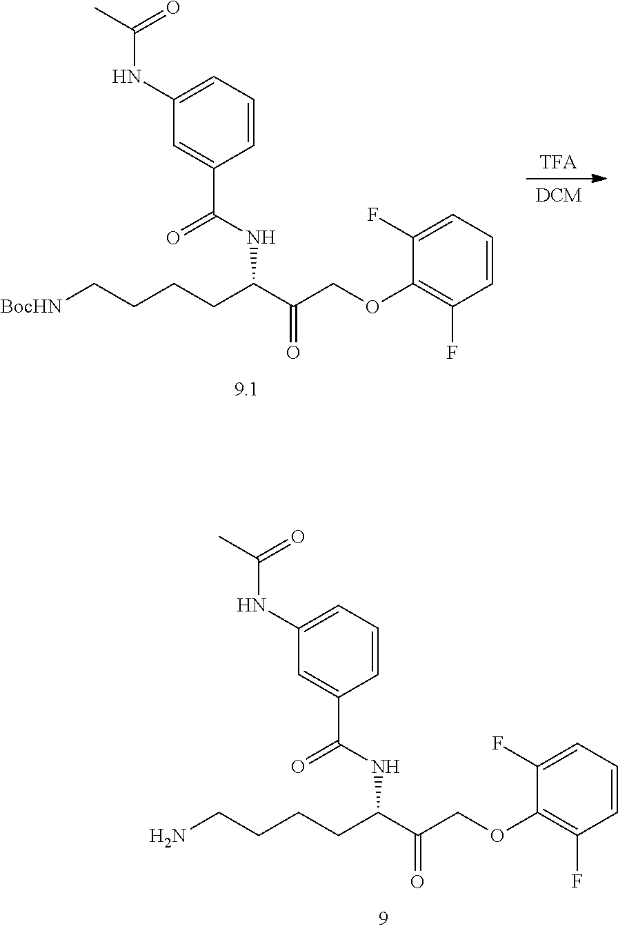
C(NC(C(COC1=C(F)C=CC=C1F)=O)CCCCN)(=O)C1=CC(NC(C)=O)=CC=C1.C(NC(C(COC1=C(F)C=CC=C1F)=O)CCCC[BocHN])(=O)C1=CC(NC(C)=O)=CC=C1.[TFA].[DCM]
